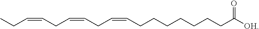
CCC=CCC=CCC=CCCCCCCCC([OH])=O
